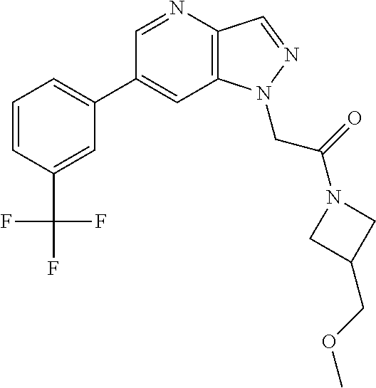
C1(C2=CC=CC(C(F)(F)F)=C2)=CC2=C(C=NN2CC(=O)N2CC(COC)C2)N=C1
